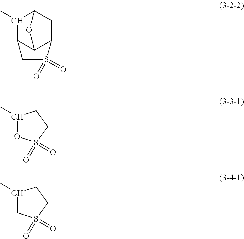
C1(C)C2C3C(CC1O3)S(=O)(=O)C2.C1(C)OS(=O)(=O)CC1.C1(C)CS(=O)(=O)CC1
